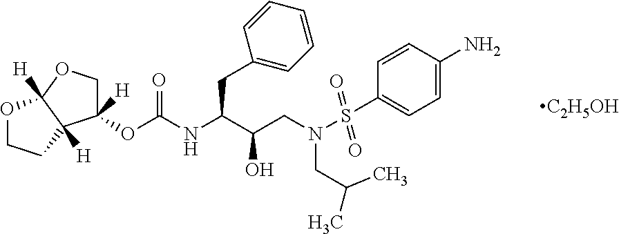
C1(OC(NC(C(CN(S(C2=CC=C(N)C=C2)(=O)=O)CC(C)C)O)CC2=CC=CC=C2)=O)([H])COC2([H])C1([H])CCO2.[C2H5OH]
